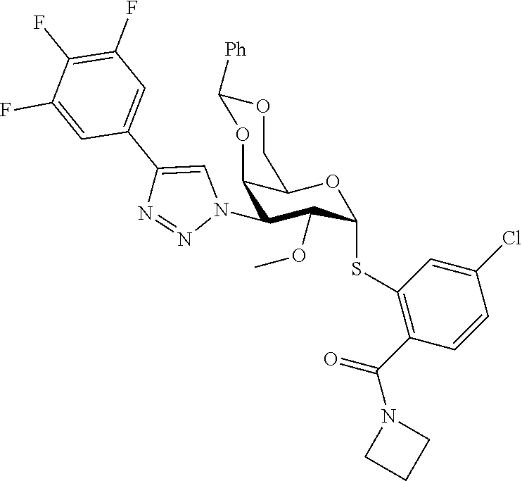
C12C(N3C=C(C4=CC(F)=C(F)C(F)=C4)N=N3)C(OC)C(SC3=C(C(=O)N4CCC4)C=CC(Cl)=C3)OC1COC([Ph])O2
